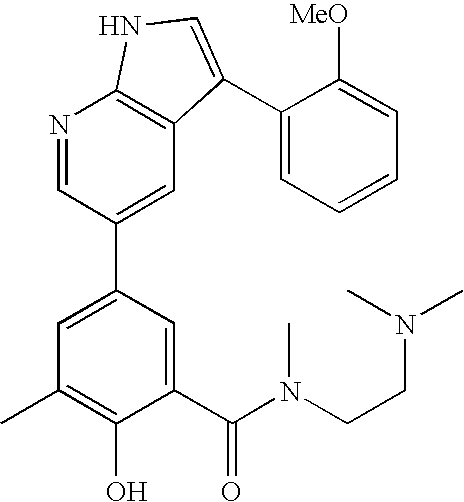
N1=CC(C2=CC(C)=C(O)C(C(N(CCN(C)C)C)=O)=C2)=CC2=C1NC=C2C1=CC=CC=C1[MeO]
